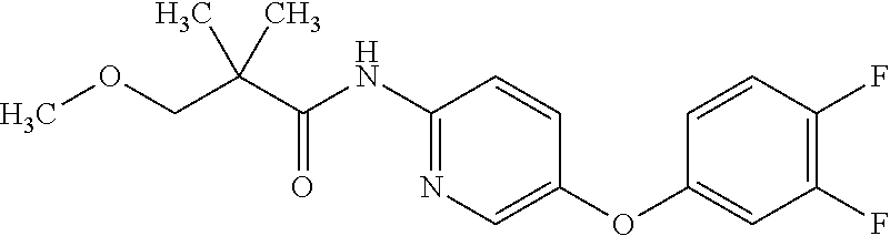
C1(NC(C(COC)(C)C)=O)=NC=C(OC2=CC(F)=C(F)C=C2)C=C1
